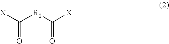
C(=O)([X])[R2]C([X])=O
